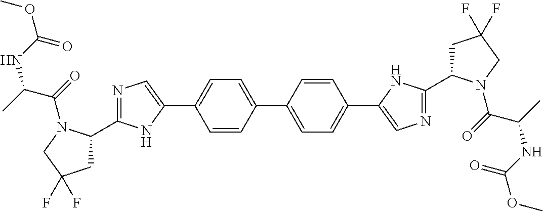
C1=CC(C2=CC=C(C3=CN=C(C4CC(F)(F)CN4C(C(C)NC(OC)=O)=O)N3)C=C2)=CC=C1C1=CN=C(C2CC(F)(F)CN2C(C(C)NC(OC)=O)=O)N1
